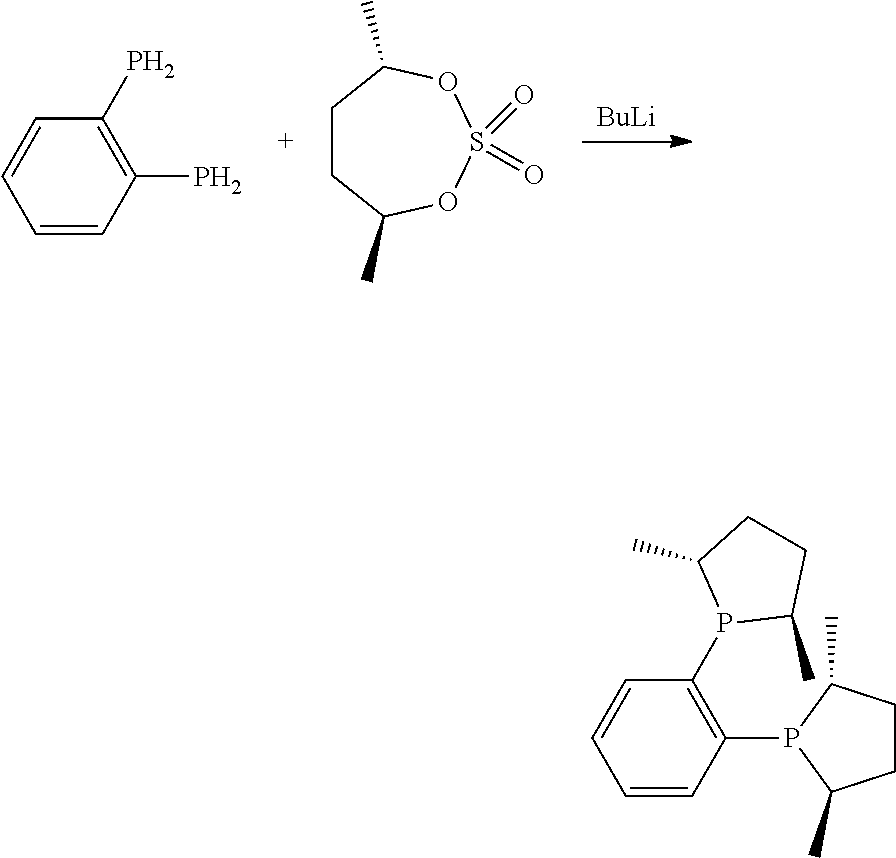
[BuLi].C1=CC(P)=C(P)C=C1.C1CC(C)OS(=O)(=O)OC1C.C1=CC(P2C(C)CCC2C)=C(P2C(C)CCC2C)C=C1
